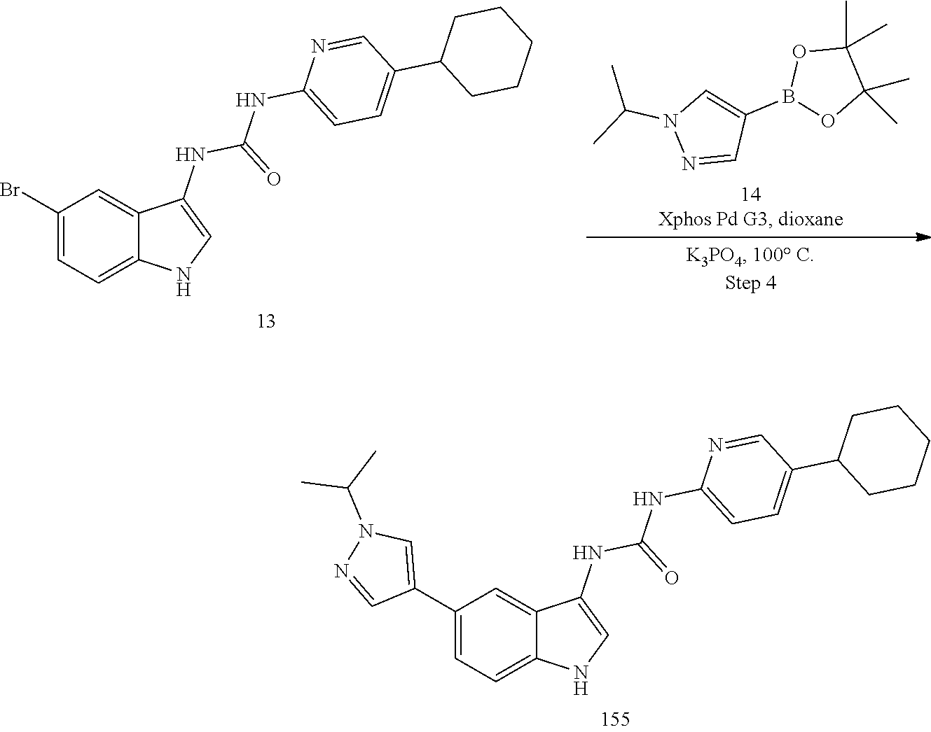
C1=C2C(=CC(C3=CN(C(C)C)N=C3)=C1)C(NC(NC1=CC=C(C3CCCCC3)C=N1)=O)=CN2.C1=C2C(=CC(Br)=C1)C(NC(NC1=CC=C(C3CCCCC3)C=N1)=O)=CN2.N1=CC(B2OC(C)(C)C(C)(C)O2)=CN1C(C)C
